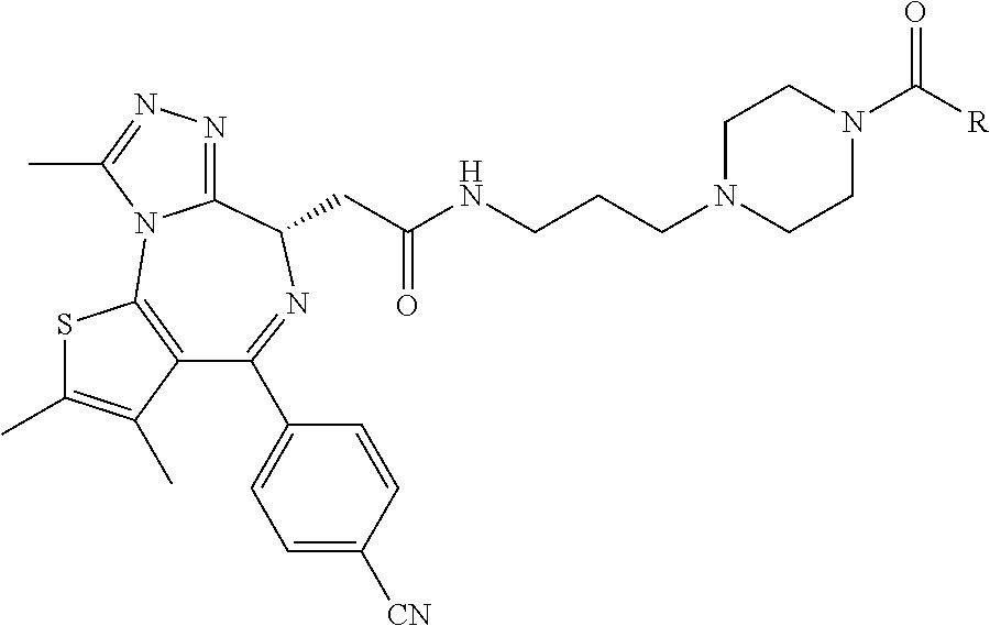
C1(C2=CC=C([CN])C=C2)=NC(CC(NCCCN2CCN(C([R])=O)CC2)=O)C2=NN=C(C)N2C2=C1C(C)=C(C)S2
